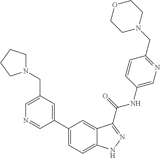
C1(CN2CCCC2)=CN=CC(C2=CC=C3C(=C2)C(C(NC2=CN=C(CN4CCOCC4)C=C2)=O)=NN3)=C1
